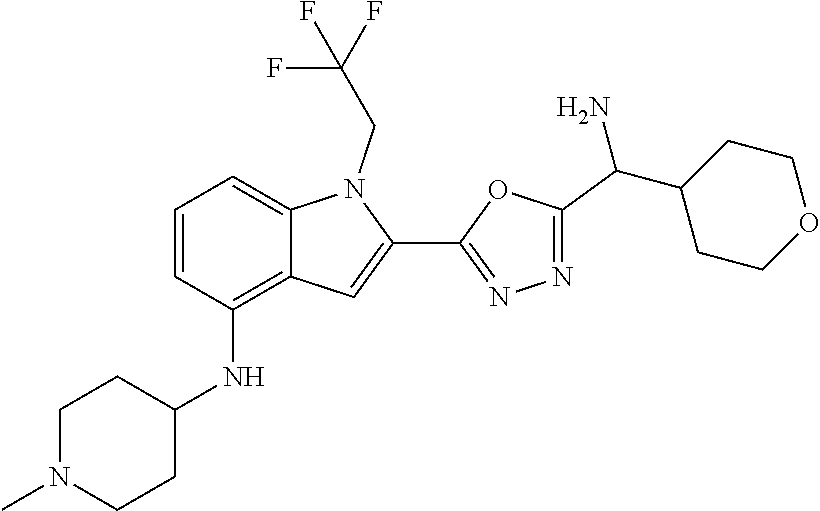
N1=C(C2=CC3=C(NC4CCN(C)CC4)C=CC=C3N2CC(F)(F)F)OC(C(C2CCOCC2)N)=N1
